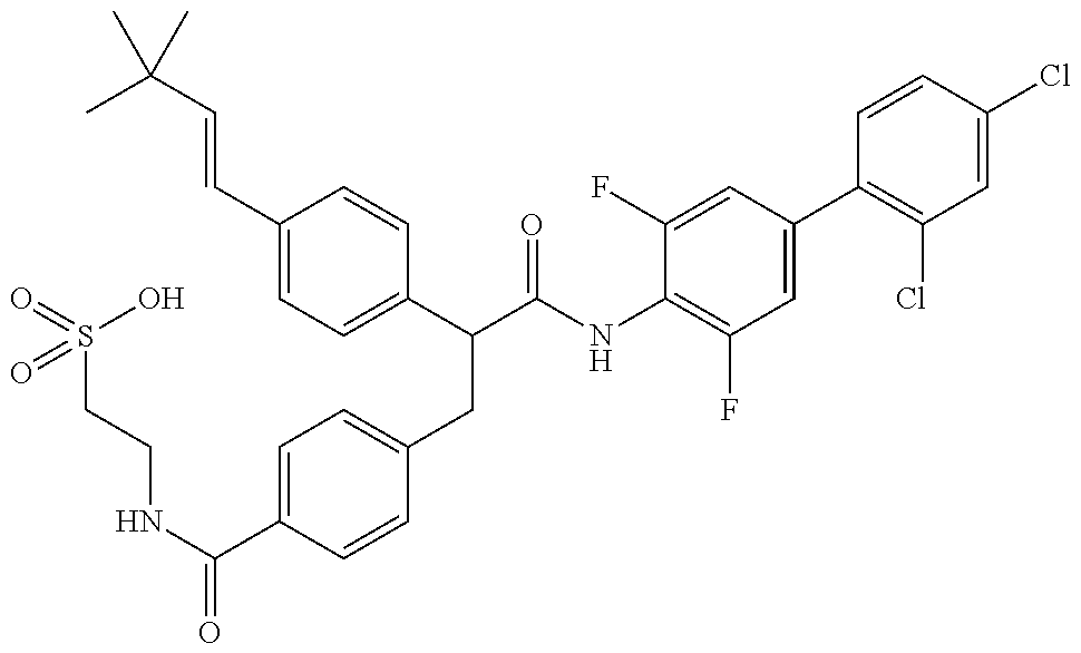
O=S(CCNC(C1=CC=C(CC(C2=CC=C(C=CC(C)(C)C)C=C2)C(=O)NC2=C(F)C=C(C3=C(Cl)C=C(Cl)C=C3)C=C2F)C=C1)=O)(O)=O
